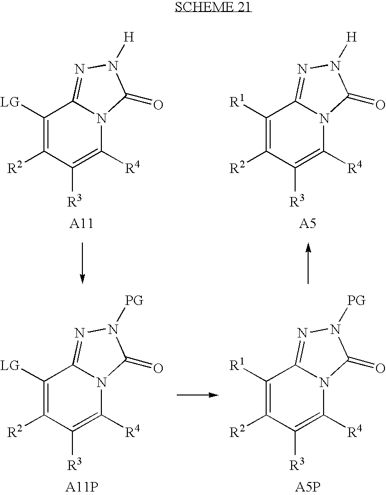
C1([LG])=C([R2])C([R3])=C([R4])N2C1=NN([H])C2=O.C1([LG])=C([R2])C([R3])=C([R4])N2C1=NN([PG])C2=O.C1([R1])=C([R2])C([R3])=C([R4])N2C1=NN([H])C2=O.C1([R1])=C([R2])C([R3])=C([R4])N2C1=NN([PG])C2=O
